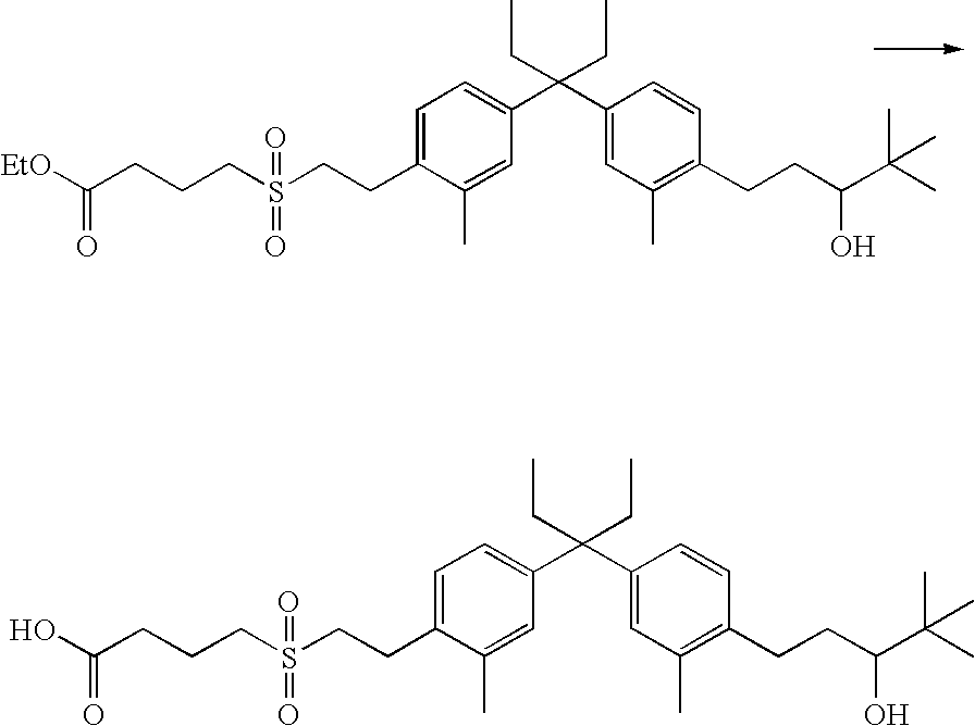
C1=C(CCS(CCCC([EtO])=O)(=O)=O)C(C)=CC(C(C2=CC(C)=C(CCC(O)C(C)(C)C)C=C2)(CC)CC)=C1.C1=C(CCS(CCCC(O)=O)(=O)=O)C(C)=CC(C(C2=CC(C)=C(CCC(O)C(C)(C)C)C=C2)(CC)CC)=C1
